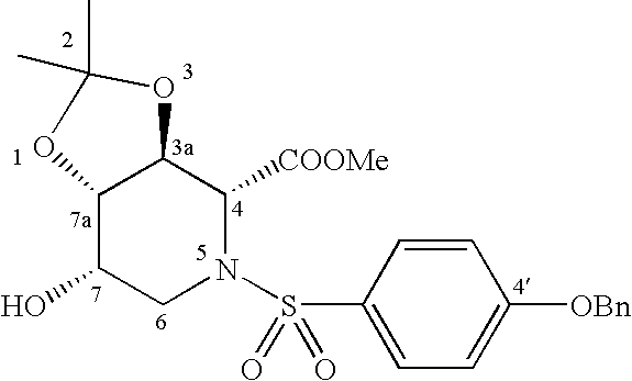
C12C(O)CN(S(C3=CC=C([OBn])C=C3)(=O)=O)C([COOMe])C1OC(C)(C)O2
